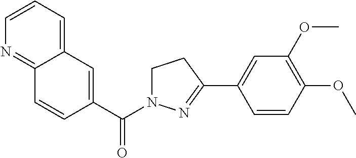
C12=NC=CC=C1C=C(C(=O)N1CCC(C3=CC(OC)=C(OC)C=C3)=N1)C=C2
